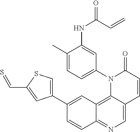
C12=C3C(=CN=C1C=CC(C1=CSC(C=S)=C1)=C2)C=CC(=O)N3C1=CC=C(C)C(NC(C=C)=O)=C1
